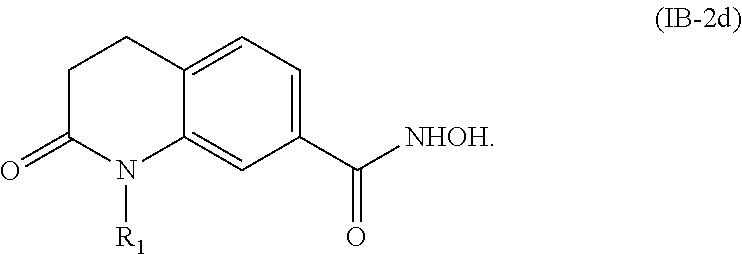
C1=C2C(=CC(C([NHOH])=O)=C1)N([R1])C(=O)CC2
